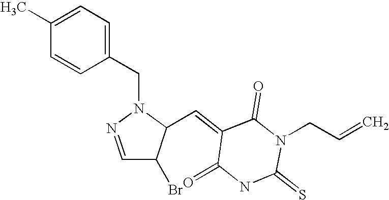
C1(CN2N=CC(Br)C2C=C2C(=O)NC(=S)N(CC=C)C2=O)=CC=C(C)C=C1
